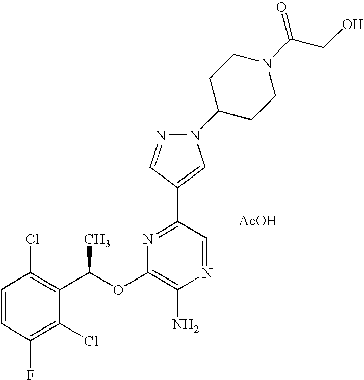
C1=CC(F)=C(Cl)C(C(C)OC2=C(N)N=CC(C3=CN(C4CCN(C(CO)=O)CC4)N=C3)=N2)=C1Cl.[AcOH]
